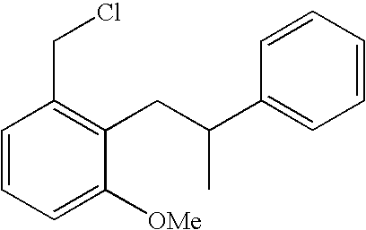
C1=C([OMe])C(CC(C2=CC=CC=C2)C)=C(CCl)C=C1
